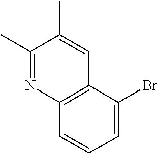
C1(C)=NC2=C(C=C1C)C(Br)=CC=C2
